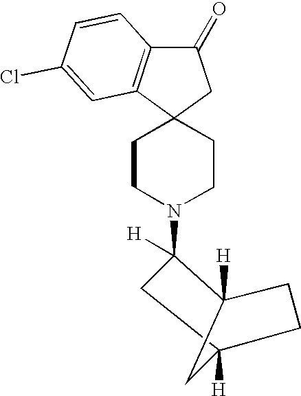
C1C2([H])CCC([H])(C2)C1(N1CCC2(CC1)CC(=O)C1=C2C=C(Cl)C=C1)[H]
